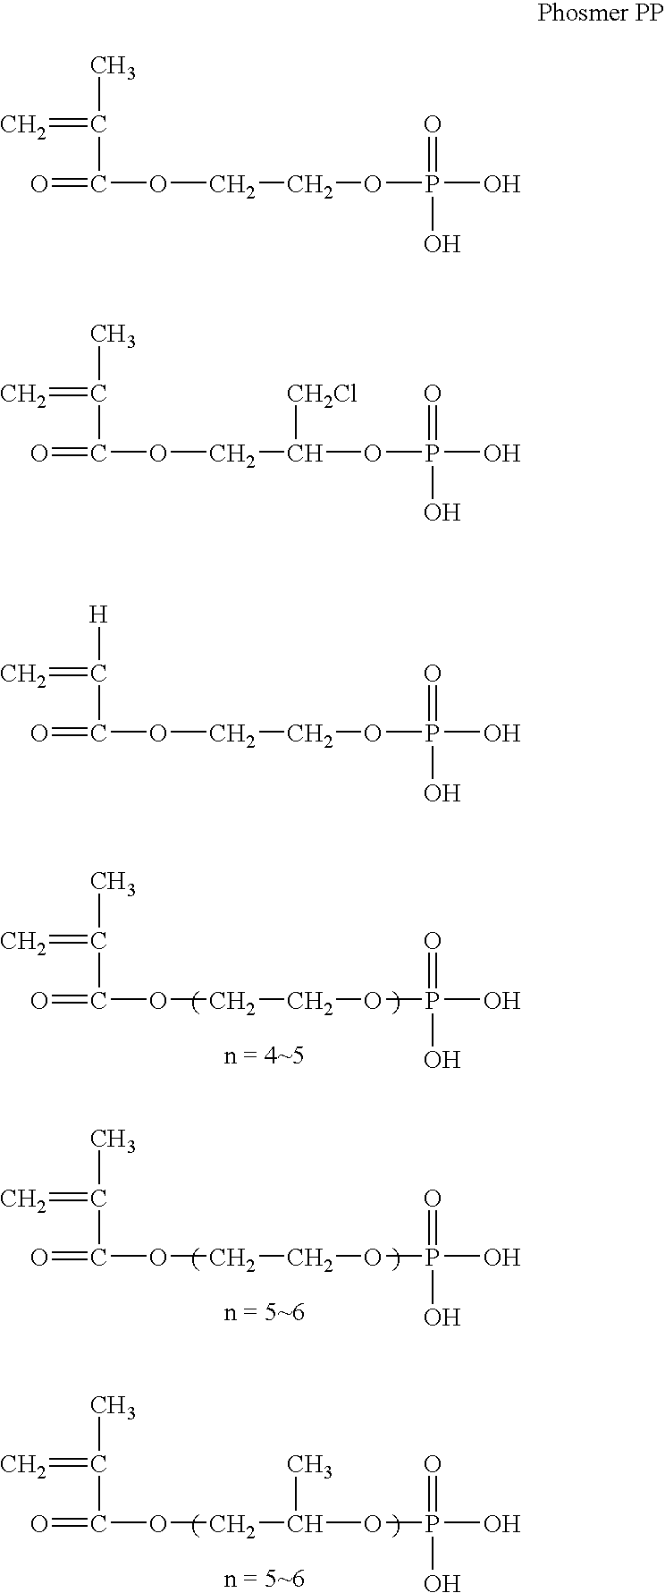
C(=C)(C)C(=O)OCCOP(=O)(O)O.C(=C)(C)C(=O)OCCOP(=O)(O)O.C(=C)(C)C(=O)OCC(OP(=O)(O)O)C.C(=C)(C)C(=O)OCCOP(=O)(O)O.C(=C)(C)C(=O)OCC(OP(=O)(O)O)[CH2Cl].C(=C)([H])C(=O)OCCOP(=O)(O)O
